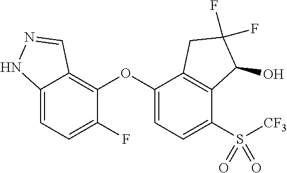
C12=CC=C(F)C(OC3=CC=C(S([CF3])(=O)=O)C4=C3CC(F)(F)C4O)=C1C=NN2
